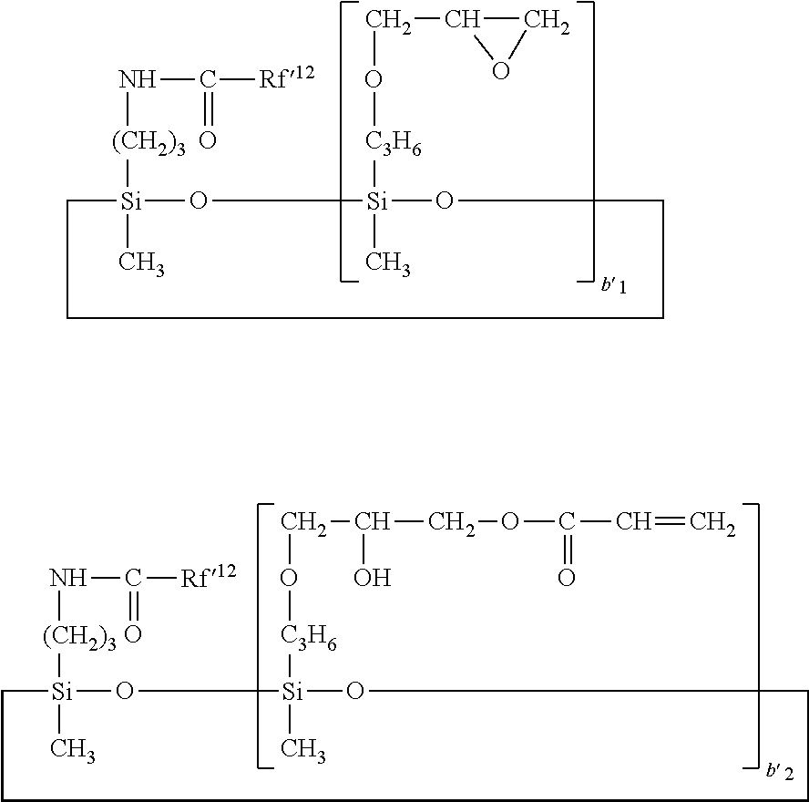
C1[Si](C)([(CH2)3]NC([Rf12])=O)O[Si](C)([C3H6]OCCCOC)OCCC1.C1[Si](C)([(CH2)3]NC([Rf12])=O)O[Si](C)([C3H6]OCC(COC(C=C)=O)O)OCCC1
